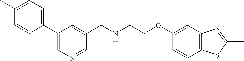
C1=CC(C2=CN=CC(CNCCOC3=CC4=C(C=C3)SC(C)=N4)=C2)=CC=C1C
